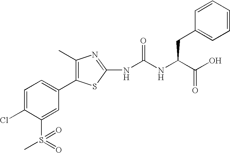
C1=C(Cl)C(S(=O)(C)=O)=CC(C2=C(C)N=C(NC(NC(C(O)=O)CC3=CC=CC=C3)=O)S2)=C1
